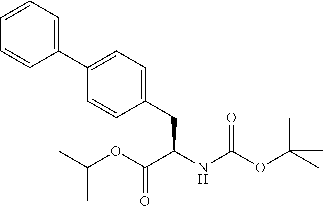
C1(CC(NC(OC(C)(C)C)=O)C(OC(C)C)=O)=CC=C(C2=CC=CC=C2)C=C1
